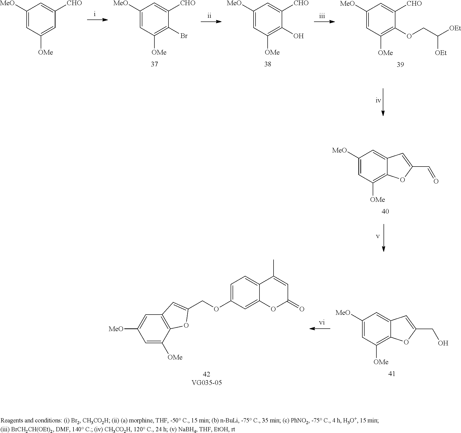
C1([MeO])=CC([OMe])=C2C(=C1)C=C(C=O)O2.C1([MeO])=CC([OMe])=C2C(=C1)C=C(CO)O2.C12=C(C([OMe])=CC([MeO])=C1)OC(COC1=CC=C3C(=C1)OC(=O)C=C3C)=C2.C1([MeO])=CC([OMe])=C(Br)C([CHO])=C1.C1([MeO])=CC([OMe])=C(O)C([CHO])=C1.C1([MeO])=CC([OMe])=CC([CHO])=C1.C1([MeO])=CC([OMe])=C(OCC([OEt])[OEt])C([CHO])=C1
